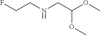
FCCNCC(OC)OC
